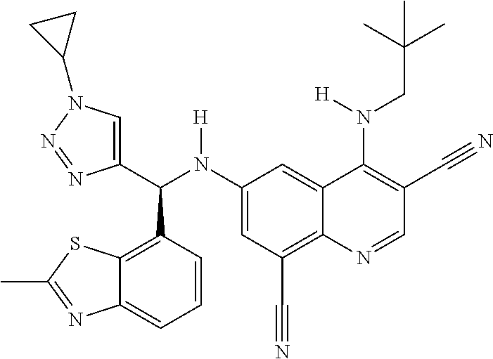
C1(N(C(C2=CN(C3CC3)N=N2)C2=C3C(=CC=C2)N=C(C)S3)[H])=CC(C#N)=C2C(=C1)C(N(CC(C)(C)C)[H])=C(C#N)C=N2
